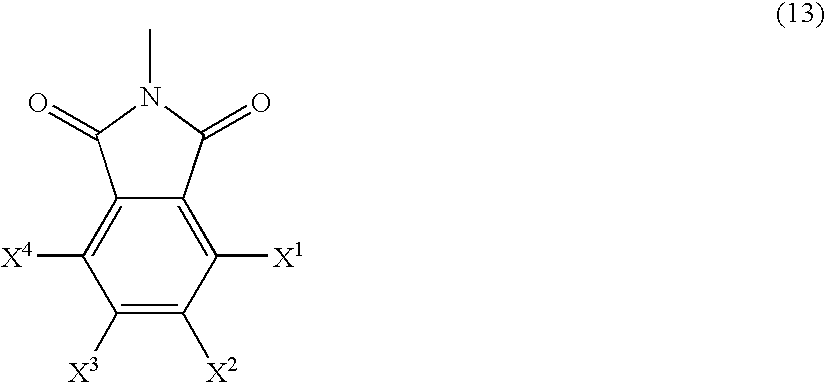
C1([X3])=C([X2])C([X1])=C2C(=C1[X4])C(=O)N(C)C2=O
